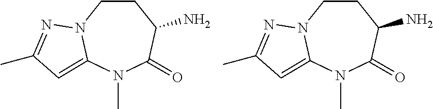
C1CN2C(=CC(C)=N2)N(C)C(=O)C1N.C1CN2C(=CC(C)=N2)N(C)C(=O)C1N
